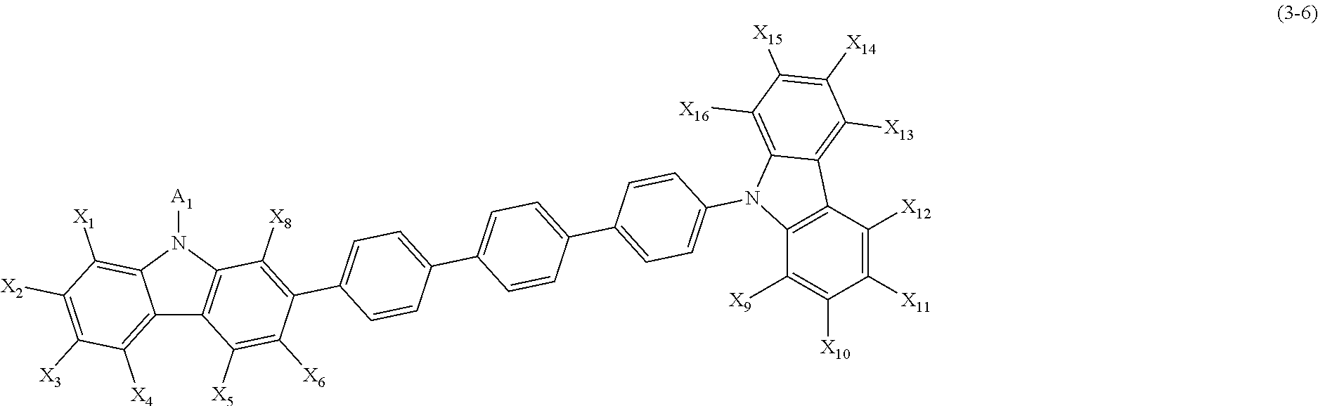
C12=C([X4])C([X3])=C([X2])C([X1])=C1N([A1])C1=C2C([X5])=C([X6])C(C2=CC=C(C3=CC=C(C4=CC=C(N5C6=C(C([X12])=C([X11])C([X10])=C6[X9])C6=C([X13])C([X14])=C([X15])C([X16])=C65)C=C4)C=C3)C=C2)=C1[X8]
